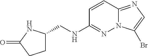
C1(NCC2CCC(=O)N2)=NN2C(=NC=C2Br)C=C1
